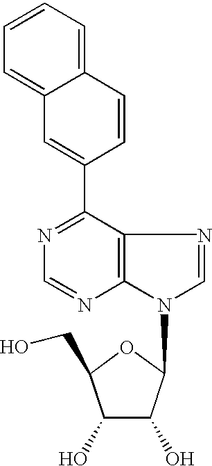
C1(C2=CC3=CC=CC=C3C=C2)=NC=NC2=C1N=CN2C1C(O)C(O)C(CO)O1
